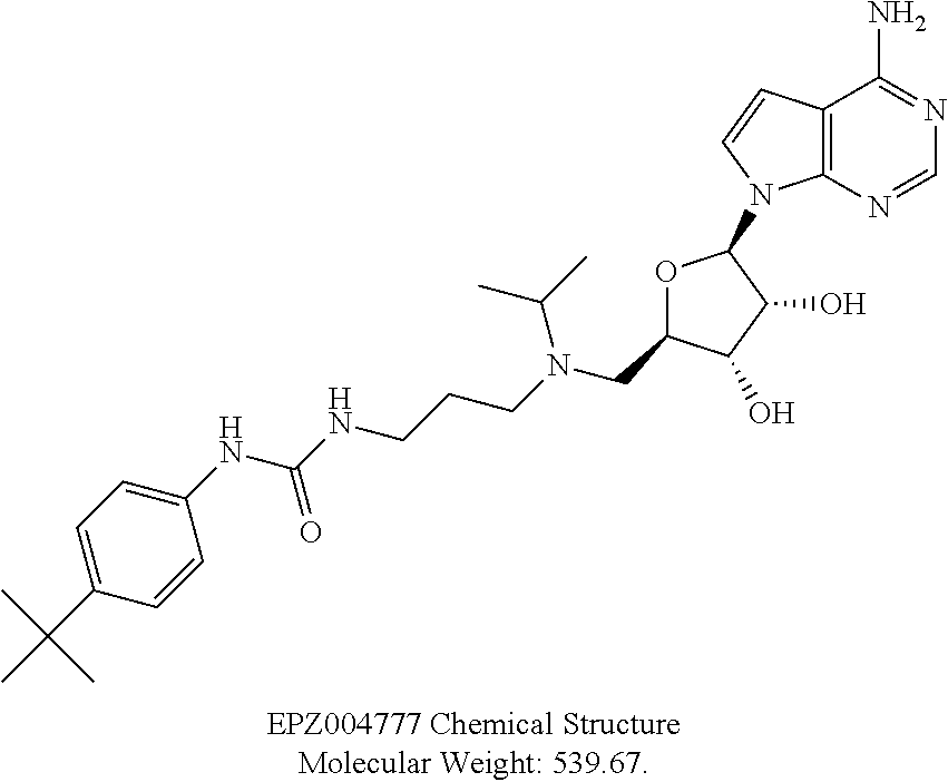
O1C(N2C3=C(C(N)=NC=N3)C=C2)C(O)C(O)C1CN(CCCNC(NC1=CC=C(C(C)(C)C)C=C1)=O)C(C)C
